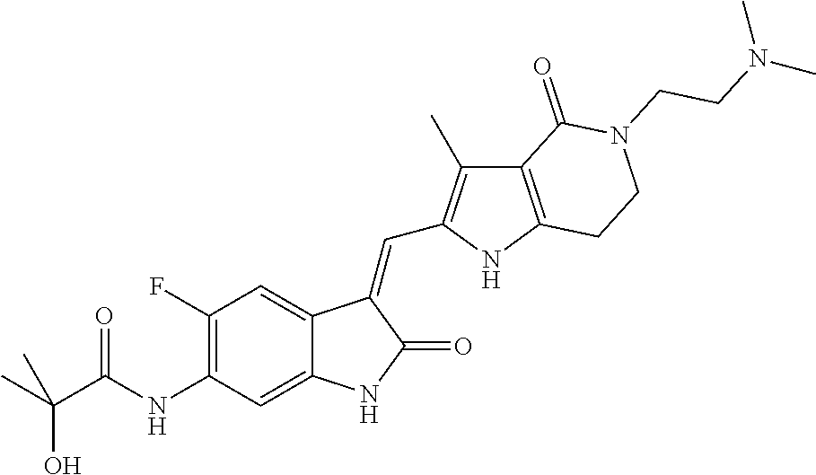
C1(F)=C(NC(C(C)(O)C)=O)C=C2C(=C1)C(=CC1=C(C)C3=C(N1)CCN(CCN(C)C)C3=O)C(=O)N2
